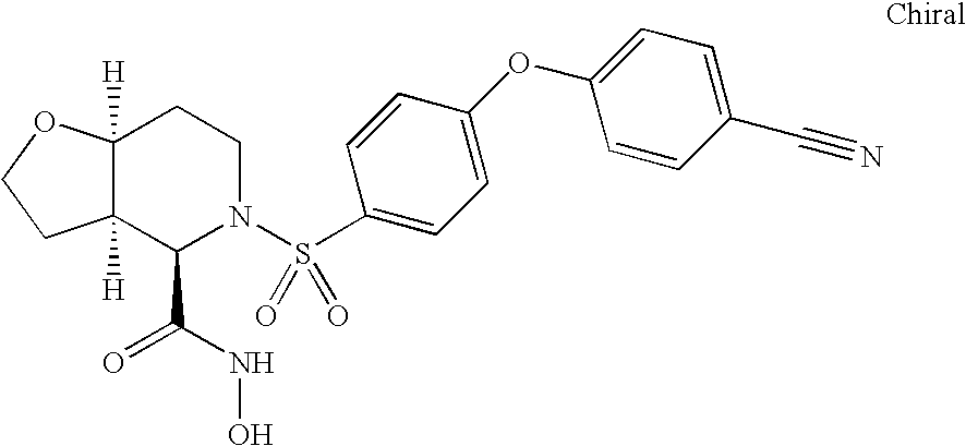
C12([H])C([H])(C(C(NO)=O)N(S(C3=CC=C(OC4=CC=C(C#N)C=C4)C=C3)(=O)=O)CC1)CCO2
